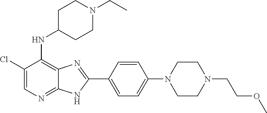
C1(Cl)=CN=C2C(=C1NC1CCN(CC)CC1)N=C(C1=CC=C(N3CCN(CCOC)CC3)C=C1)N2
